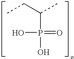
CCC(C)P(O)(=O)O
